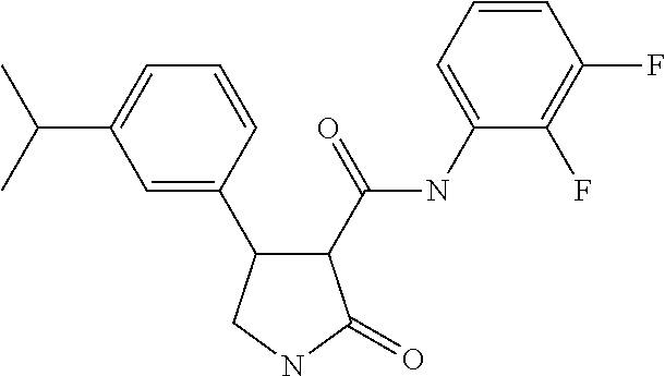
C1=C(C(C)C)C=C(C2C(C(=O)NC3=CC=CC(F)=C3F)C(=O)NC2)C=C1
